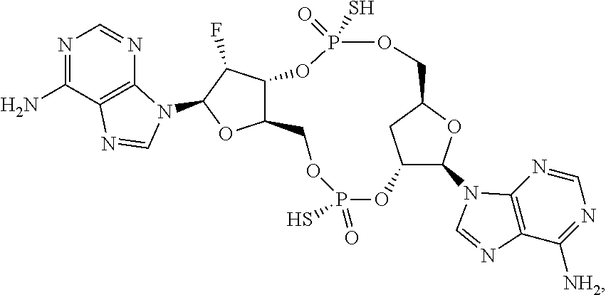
C12C(N3C4=C(C([NH2])=NC=N4)N=C3)OC(C1)COP(=O)(S)OC1C(COP(S)(=O)O2)OC(N2C3=C(C(N)=NC=N3)N=C2)C1F
